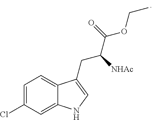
C1=C(Cl)C=C2C(=C1)C(CC([NHAc])C(OCC)=O)=CN2
